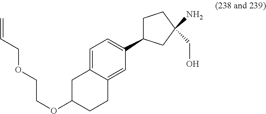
C(OC1CCC2=CC(C3CCC(CO)(N)C3)=CC=C2C1)COCC=C
